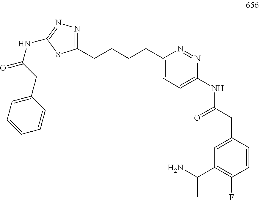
C1(CCCCC2=NN=C(NC(CC3=CC=CC=C3)=O)S2)=CC=C(NC(CC2=CC(C(N)C)=C(F)C=C2)=O)N=N1
